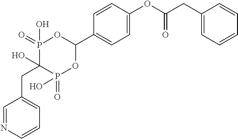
C1=C(OC(CC2=CC=CC=C2)=O)C=CC(C2OP(=O)(O)C(O)(CC3=CC=CN=C3)P(=O)(O)O2)=C1
